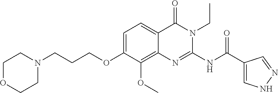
C1=C(OCCCN2CCOCC2)C(OC)=C2C(=C1)C(=O)N(CC)C(NC(C1=CNN=C1)=O)=N2
